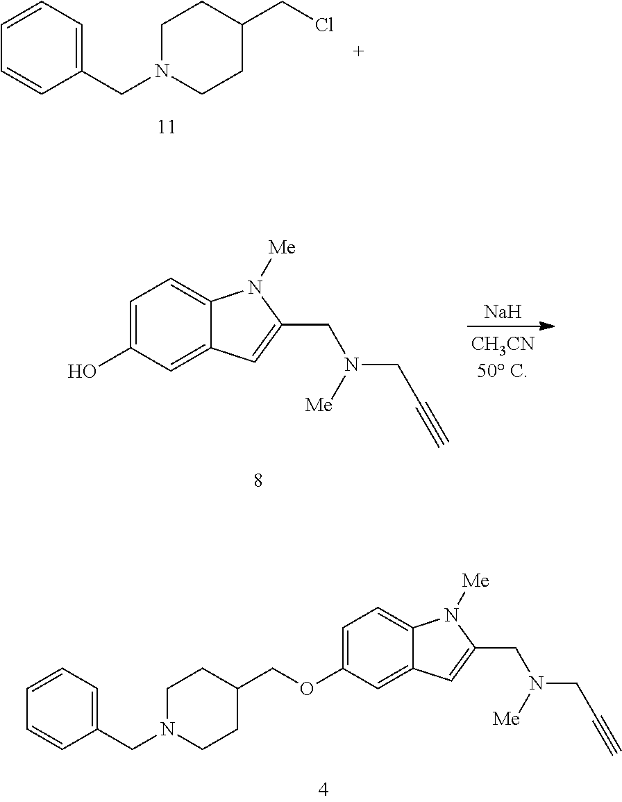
C1=CC=C(CN2CCC(CCl)CC2)C=C1.[Na].C1=C(O)C=C2C(=C1)N([Me])C(CN(CC#C)[Me])=C2.C1=C(OCC2CCN(CC3=CC=CC=C3)CC2)C=C2C(=C1)N([Me])C(CN(CC#C)[Me])=C2
